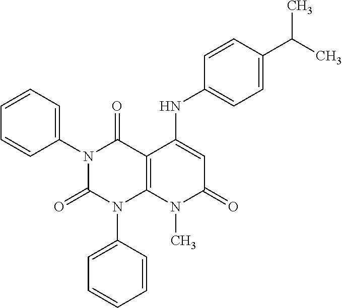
C1(N2C(=O)N(C3=CC=CC=C3)C3=C(C2=O)C(NC2=CC=C(C(C)C)C=C2)=CC(=O)N3C)=CC=CC=C1
